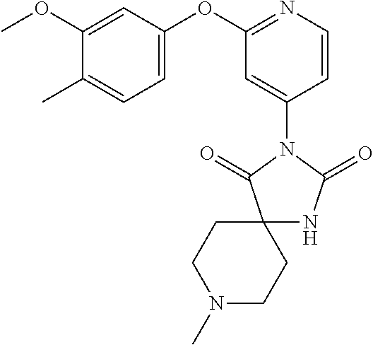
C12(NC(=O)N(C3=CC(OC4=CC=C(C)C(OC)=C4)=NC=C3)C1=O)CCN(C)CC2
